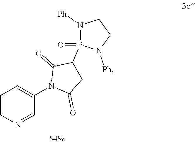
C1=CN=CC(N2C(=O)CC(P3(=O)N([Ph])CCN3[Ph])C2=O)=C1
